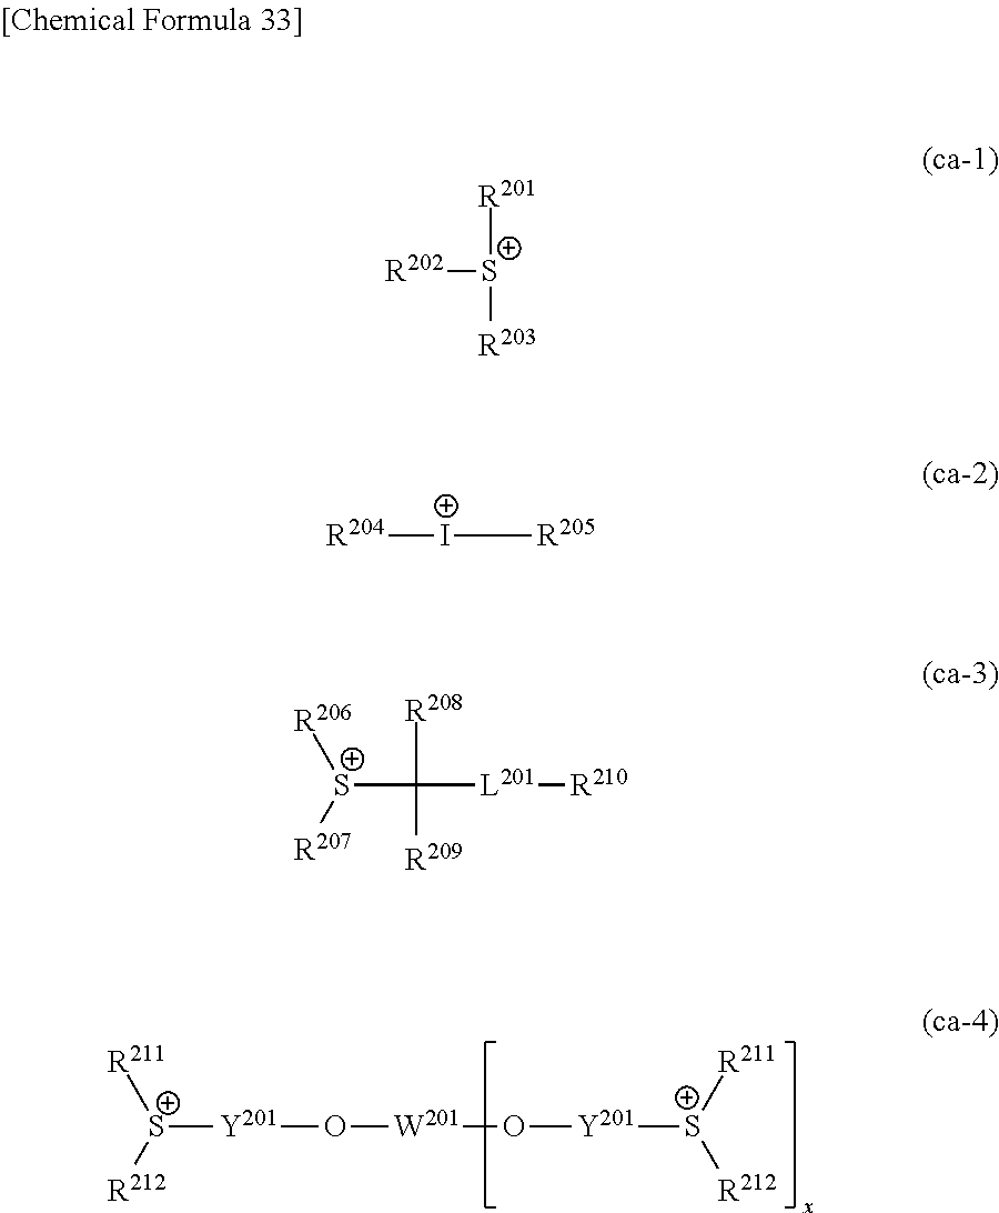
[I+](C[R205])[R204].[S+]([Y201]O[W201]O[Y201][S+]([R212])[R211])([R211])[R212].[R201][S+]([R203])[R202].[R208]C([R209])([L201][R210])[S+]([R206])[R207]
